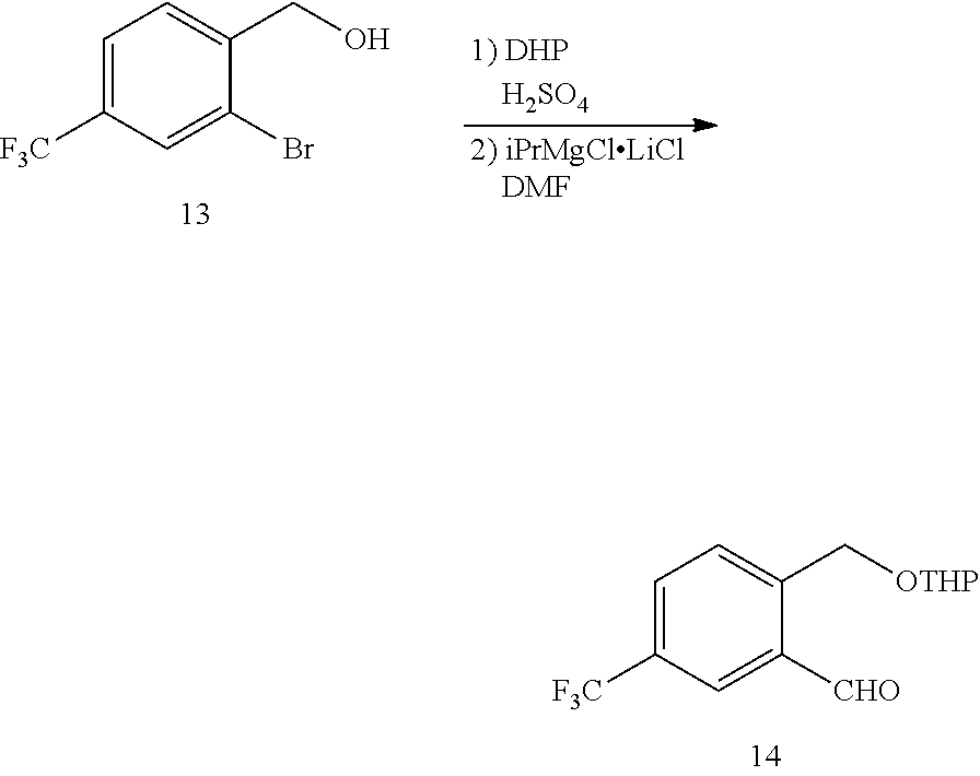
C1=C([F3C])C=C(Br)C(CO)=C1.C1=C([F3C])C=C([CHO])C(C[OTHP])=C1
